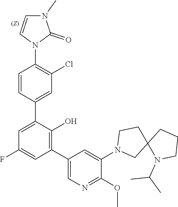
C1=CC(N2C(=O)N(C)C=C2)=C(Cl)C=C1C1=CC(F)=CC(C2=CN=C(OC)C(N3CC4(CC3)N(C(C)C)CCC4)=C2)=C1O
